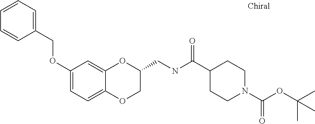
C1=CC=C(COC2=CC=C3C(=C2)OC(CNC(C2CCN(C(OC(C)(C)C)=O)CC2)=O)CO3)C=C1
